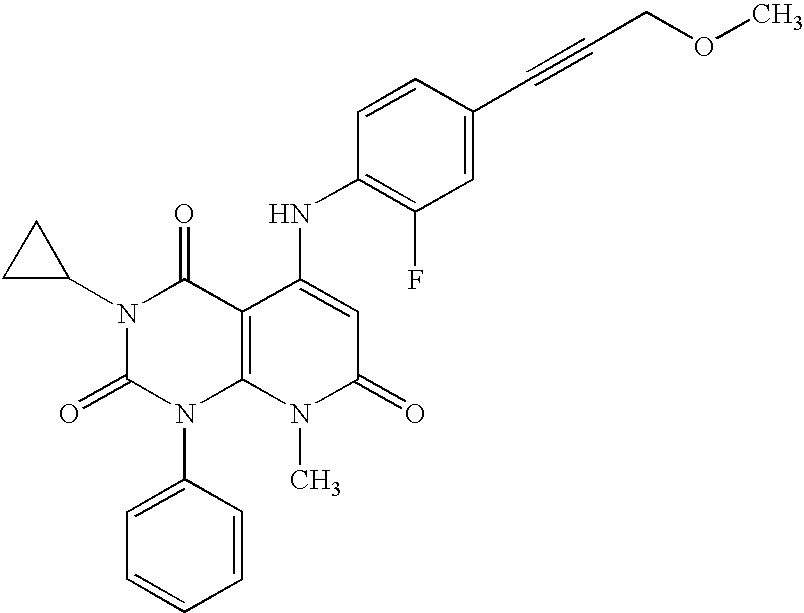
N1(C2CC2)C(=O)N(C2=CC=CC=C2)C2=C(C1=O)C(NC1=C(F)C=C(C#CCOC)C=C1)=CC(=O)N2C
